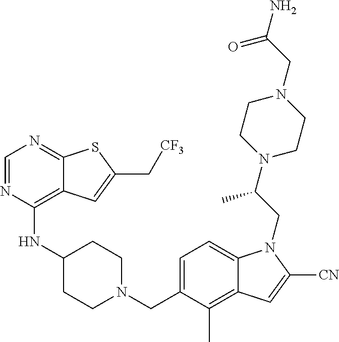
C1=NC(NC2CCN(CC3=CC=C4C(=C3C)C=C([CN])N4CC(N3CCN(CC(N)=O)CC3)C)CC2)=C2C(=N1)SC(C[CF3])=C2
